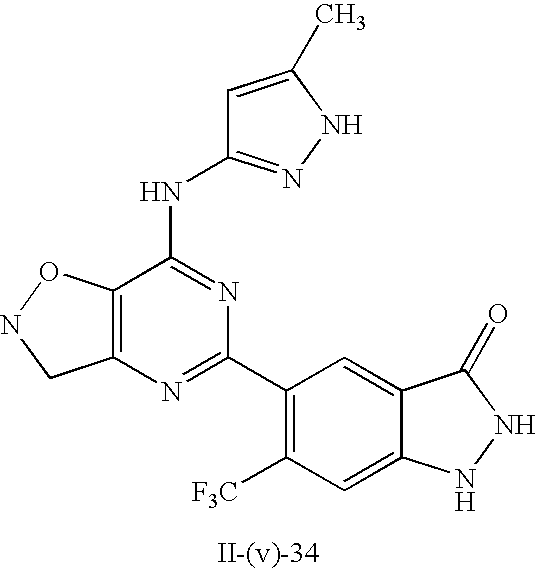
C12=C(N=C(C3=C([F3C])C=C4C(=C3)C(=O)NN4)N=C1NC1=NNC(C)=C1)CNO2
